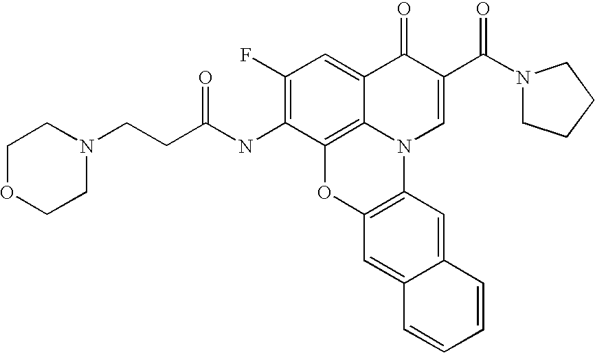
C12=C3C(=CC(F)=C1NC(CCN1CCOCC1)=O)C(=O)C(C(=O)N1CCCC1)=CN3C1=C(O2)C=C2C(=C1)C=CC=C2
